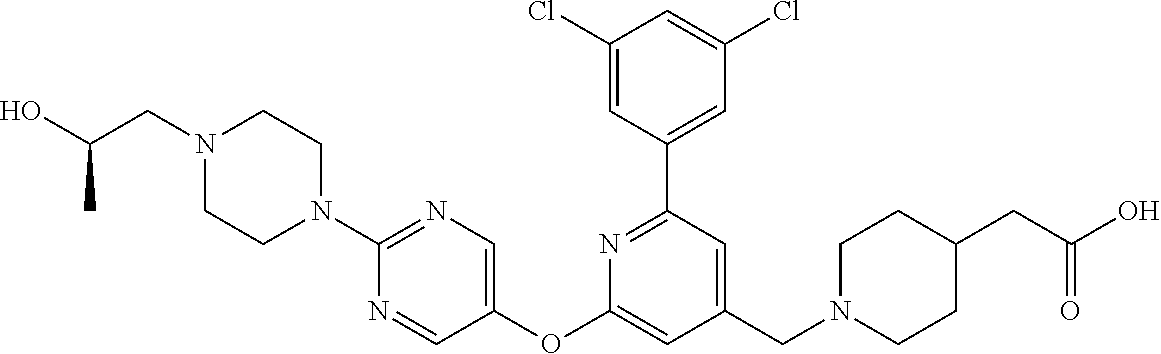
C1(Cl)=CC(C2=NC(OC3=CN=C(N4CCN(CC(O)C)CC4)N=C3)=CC(CN3CCC(CC(O)=O)CC3)=C2)=CC(Cl)=C1
